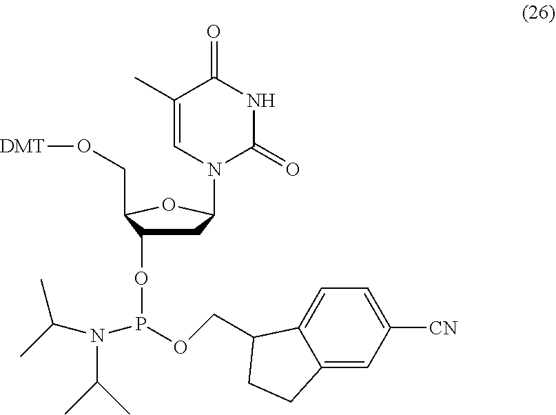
C1C(OP(OCC2C3=CC=C([CN])C=C3CC2)N(C(C)C)C(C)C)C(CO[DMT])OC1N1C(=O)NC(=O)C(C)=C1
